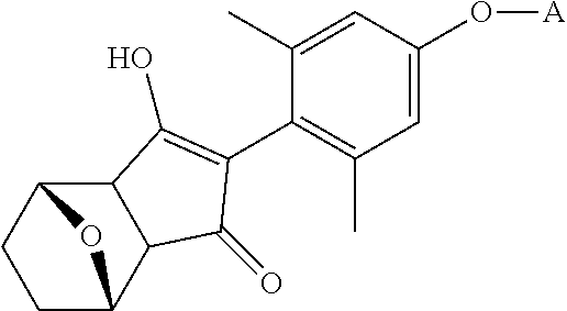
C1=C(O[A])C=C(C)C(C2=C(O)C3C(C4CCC3O4)C2=O)=C1C
